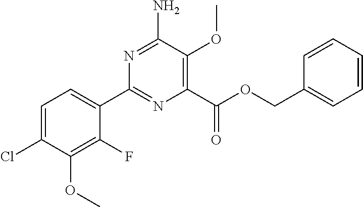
C1=C(Cl)C(OC)=C(F)C(C2=NC(C(OCC3=CC=CC=C3)=O)=C(OC)C(N)=N2)=C1
